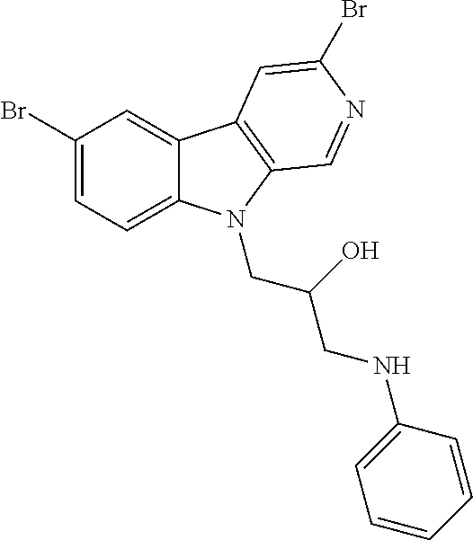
C1(Br)=CC=C2C(=C1)C1=C(N2CC(O)CNC2=CC=CC=C2)C=NC(Br)=C1
